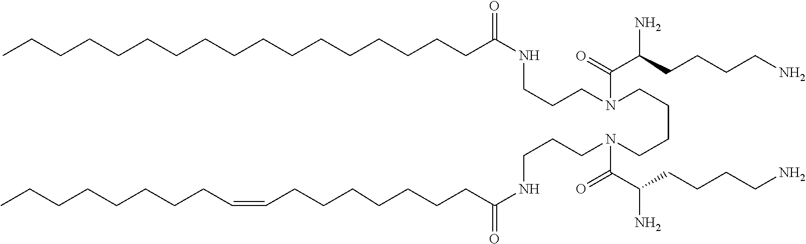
O=C(CCCCCCCCCCCCCCCCC)NCCCN(CCCCN(C(=O)C(CCCCN)N)CCCNC(CCCCCCCC=CCCCCCCCC)=O)C(=O)C(CCCCN)N
